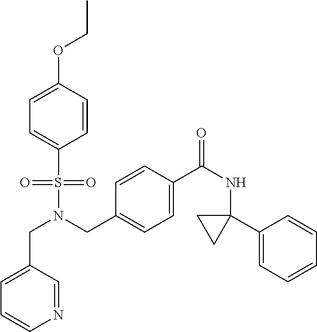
C(N(CC1=CC=C(C(NC2(C3=CC=CC=C3)CC2)=O)C=C1)S(=O)(=O)C1=CC=C(OCC)C=C1)C1=CC=CN=C1
